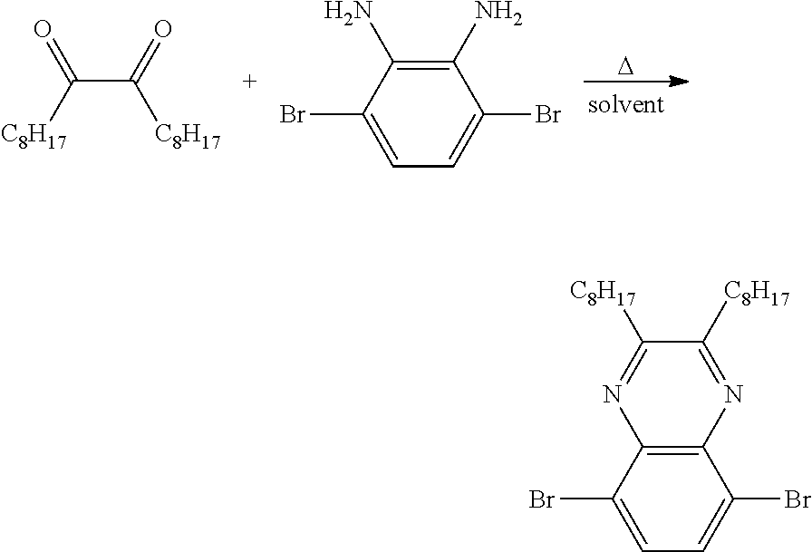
C(C(=O)[C8H17])([C8H17])=O.NC1=C(N)C(Br)=CC=C1Br.[D].N1=C([C8H17])C([C8H17])=NC2=C1C(Br)=CC=C2Br
